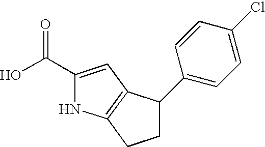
C1(C(O)=O)=CC2=C(N1)CCC2C1=CC=C(Cl)C=C1
